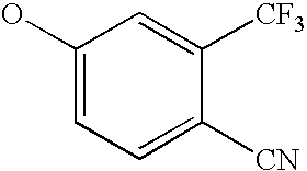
OC1=CC=C([CN])C([CF3])=C1
